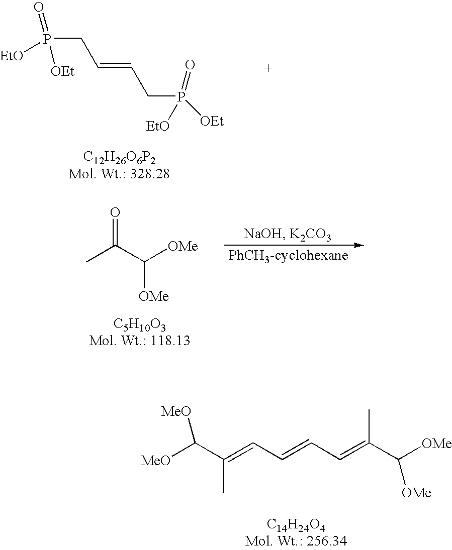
C(C=CCP(=O)([OEt])[EtO])P([EtO])(=O)[OEt].CC(C([OMe])[OMe])=O.[MeO]C(C(=CC=CC=C(C([OMe])[OMe])C)C)[MeO]
